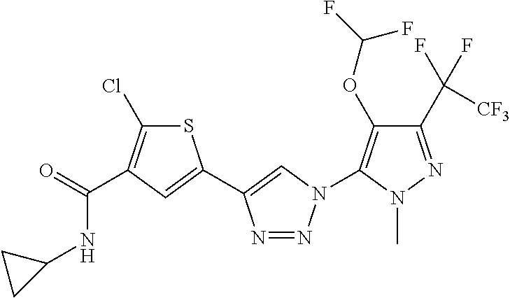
C1(C(F)([CF3])F)=NN(C)C(N2N=NC(C3=CC(C(=O)NC4CC4)=C(Cl)S3)=C2)=C1OC(F)F
